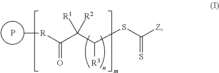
P.C[R]C(C(C(SC([Z])=S)[R3])([R1])[R2])=O
